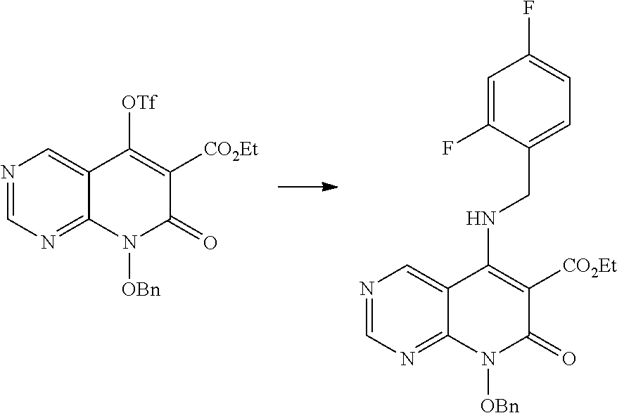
N1=CN=C2C(=C1)C([OTf])=C([CO2Et])C(=O)N2[OBn].N1=CN=C2C(=C1)C(NCC1=CC=C(F)C=C1F)=C([CO2Et])C(=O)N2[OBn]
